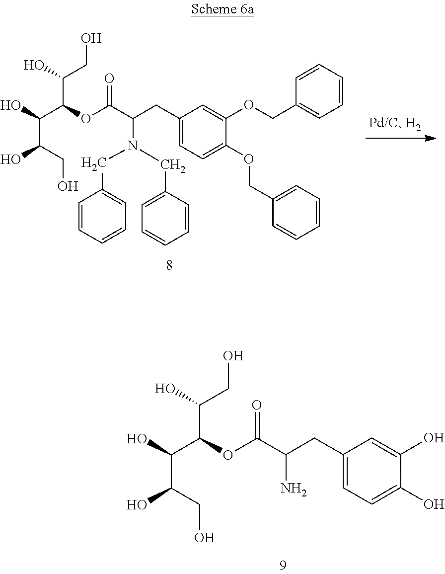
OC(C(OC(C(CC1=CC=C(OCC2=CC=CC=C2)C(OCC2=CC=CC=C2)=C1)N(CC1=CC=CC=C1)CC1=CC=CC=C1)=O)C(CO)O)C(O)CO.OC(C(OC(C(CC1=CC=C(O)C(O)=C1)N)=O)C(CO)O)C(O)CO
